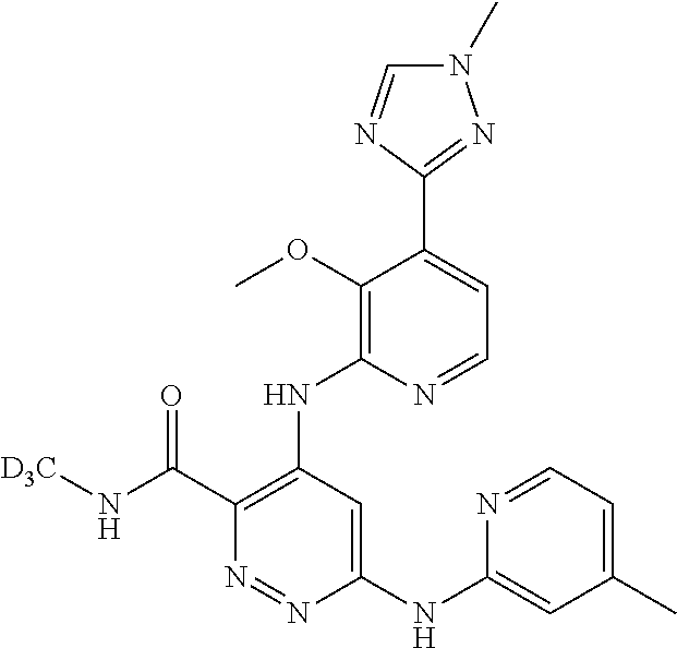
C1(NC2=CC(C)=CC=N2)=CC(NC2=C(OC)C(C3=NN(C)C=N3)=CC=N2)=C(C(N[D3C])=O)N=N1
